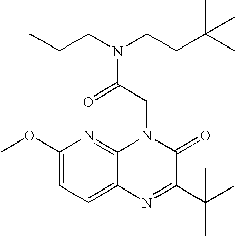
C1(OC)=CC=C2C(=N1)N(CC(N(CCC(C)(C)C)CCC)=O)C(=O)C(C(C)(C)C)=N2
